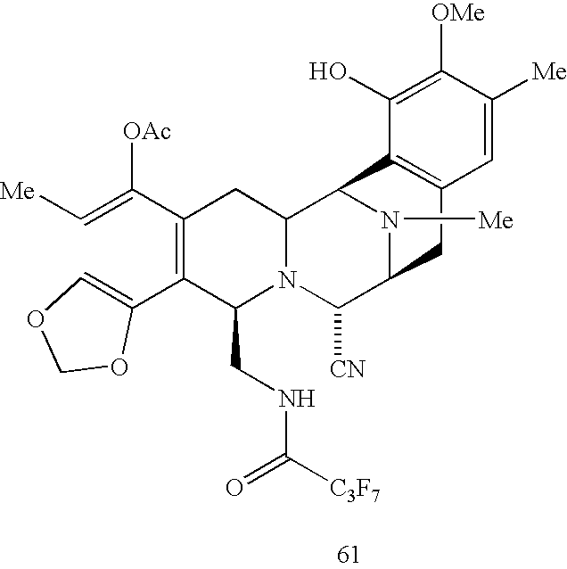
C(=C(C1=C(C2=COCO2)C(CNC([C3F7])=O)N2C(C1)C1N([Me])C(C2[CN])CC2=C1C(O)=C([OMe])C([Me])=C2)[OAc])[Me]
